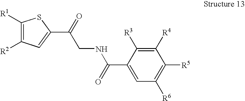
C1=C(C(=O)NCC(=O)C2=CC([R2])=C([R1])S2)C([R3])=C([R4])C([R5])=C1[R6]
